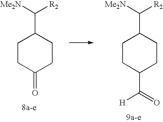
[Me2N]C([R2])C1CCC(C(=O)[H])CC1.[Me2N]C([R2])C1CCC(=O)CC1
